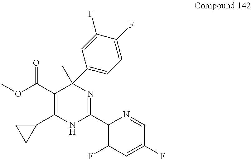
C1(C2=NC(C)(C3=CC=C(F)C(F)=C3)C(C(OC)=O)=C(C3CC3)N2)=C(F)C=C(F)C=N1
